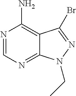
C12=C(N)N=CN=C1N(CC)N=C2Br
